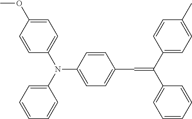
C1=C(OC)C=CC(N(C2=CC=CC=C2)C2=CC=C(C=C(C3=CC=CC=C3)C3=CC=C(C)C=C3)C=C2)=C1
